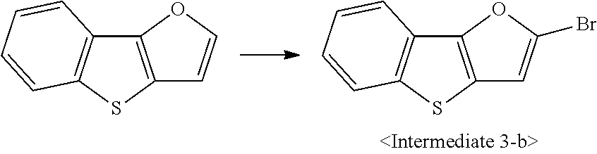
C1=CC2=C(C=C1)SC1=C2OC(Br)=C1.C1=CC2=C(C=C1)SC1=C2OC=C1
